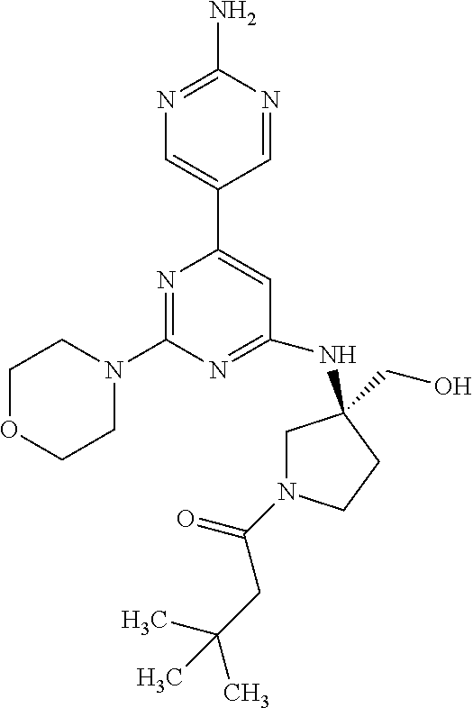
N1=C(N)N=CC(C2=CC(NC3(CO)CN(C(=O)CC(C)(C)C)CC3)=NC(N3CCOCC3)=N2)=C1
